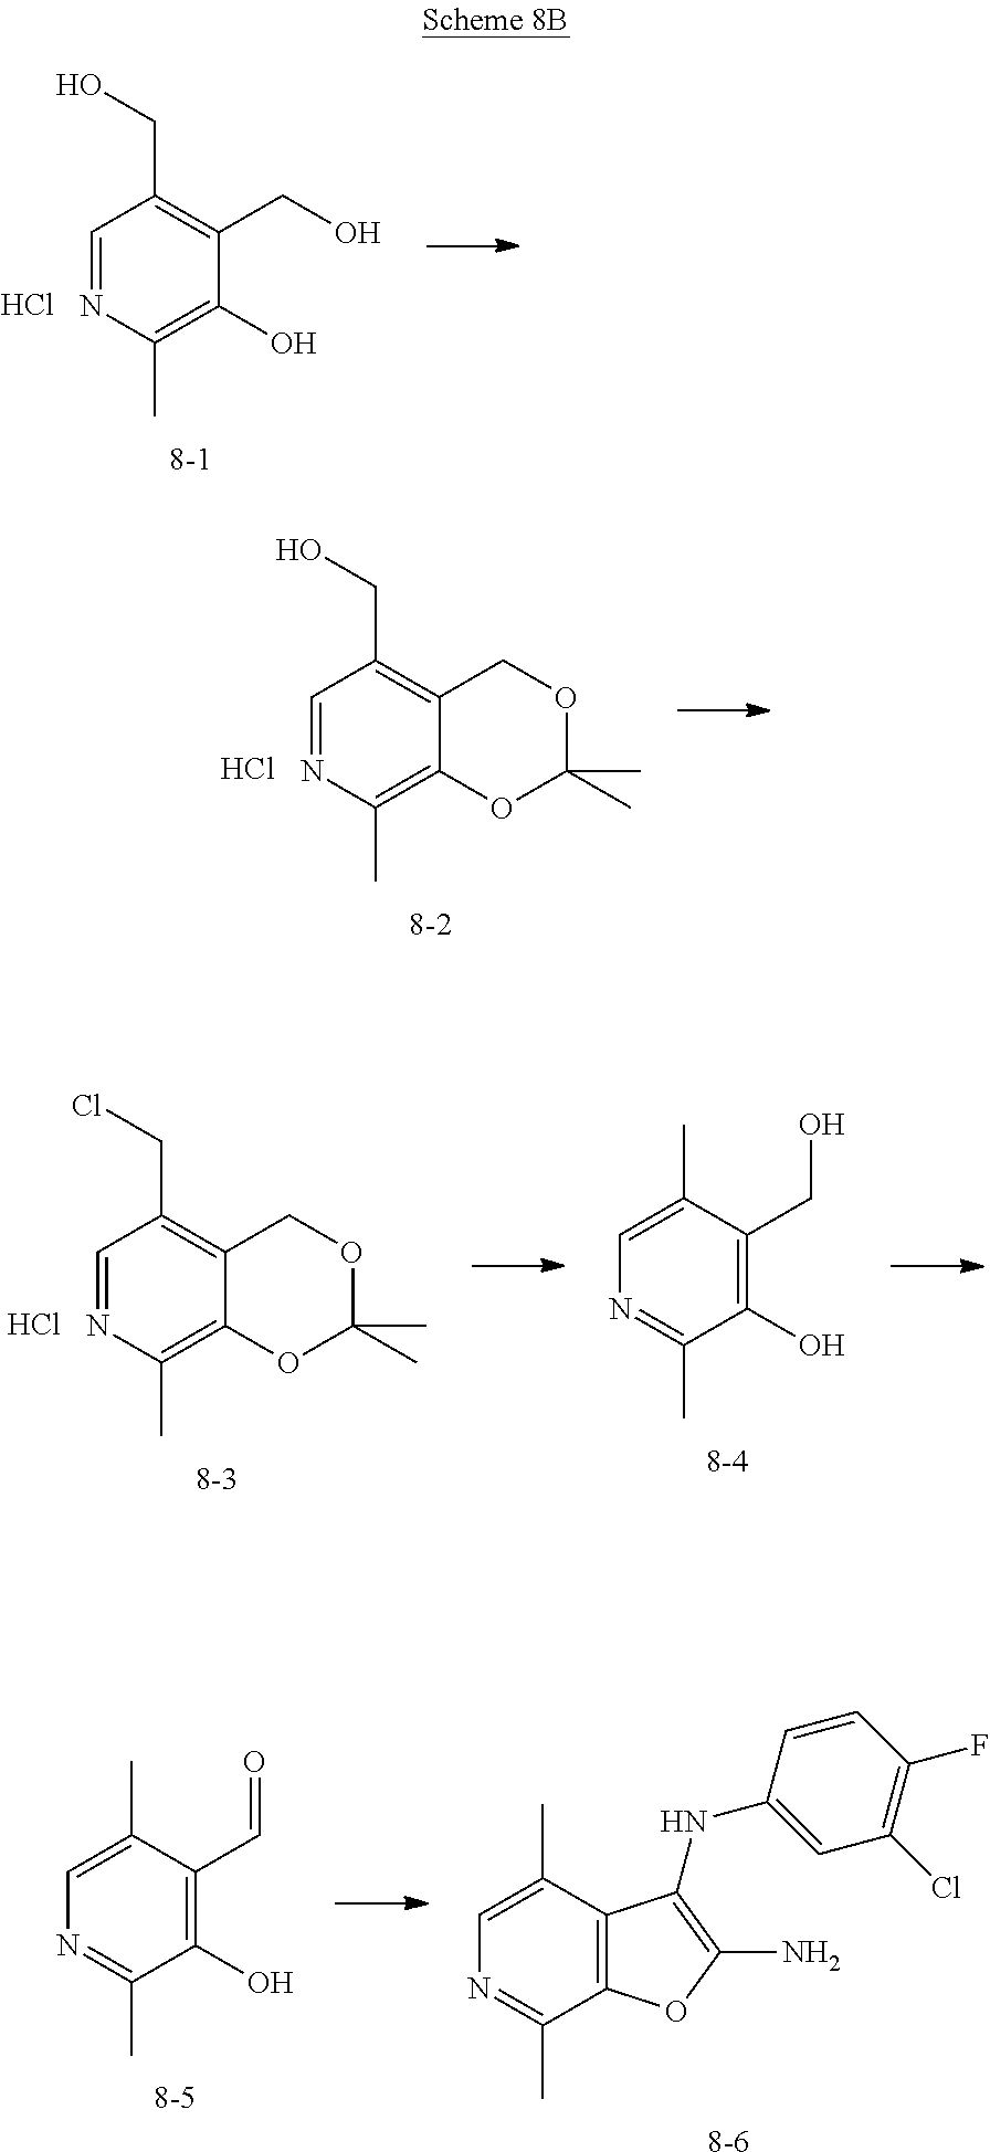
[8-1].C1=NC(C)=C(O)C(CO)=C1CO.Cl.[8-2].C1=NC(C)=C2C(=C1CO)COC(C)(C)O2.Cl.[8-3].C1=NC(C)=C2C(=C1CCl)COC(C)(C)O2.Cl.C1(C)=NC=C(C)C(CO)=C1O.[8-4].C1(C)=NC=C(C)C(C=O)=C1O.[8-5].O1C(N)=C(NC2=CC(Cl)=C(F)C=C2)C2=C1C(C)=NC=C2C.[8-6]
